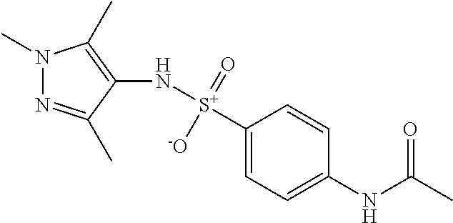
N1(C)N=C(C)C(N[S+](C2=CC=C(NC(C)=O)C=C2)(=O)[-O])=C1C
